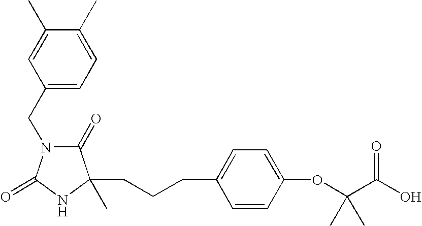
C(CCC1=CC=C(OC(C(O)=O)(C)C)C=C1)C1(C)C(=O)N(CC2=CC=C(C)C(C)=C2)C(=O)N1
